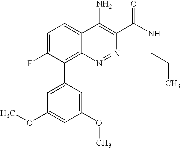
C1=C(F)C(C2=CC(OC)=CC(OC)=C2)=C2C(=C1)C(N)=C(C(NCCC)=O)N=N2
